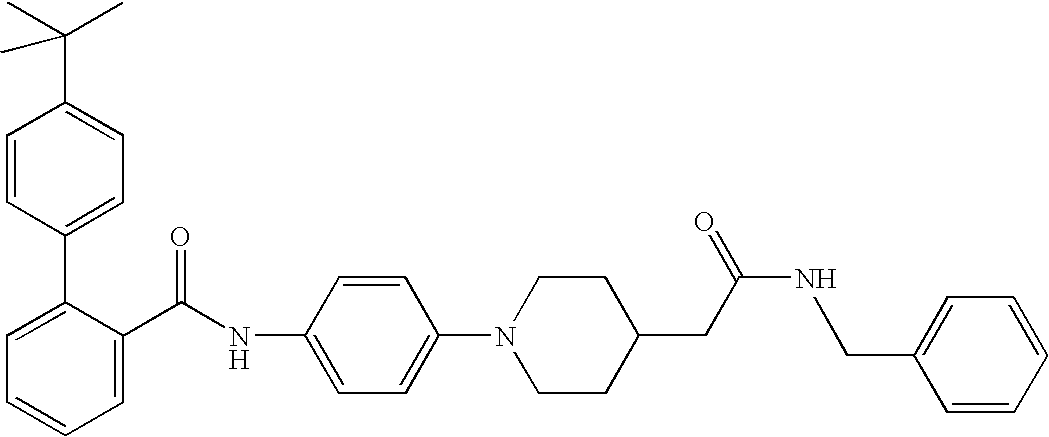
C1=CC(C2=CC=CC=C2C(NC2=CC=C(N3CCC(CC(=O)N)CC3)C=C2)=O)=CC=C1C(C)(C)C.CCC1=CC=CC=C1
